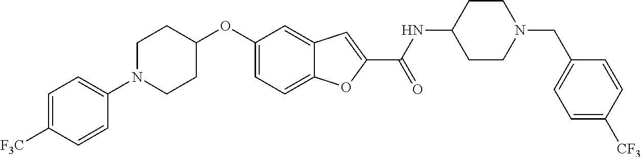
C1=C2C(=CC(OC3CCN(C4=CC=C([F3C])C=C4)CC3)=C1)C=C(C(=O)NC1CCN(CC3=CC=C([CF3])C=C3)CC1)O2
